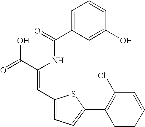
C1=C(C(=O)NC(C(=O)O)=CC2=CC=C(C3=C(Cl)C=CC=C3)S2)C=C(O)C=C1
